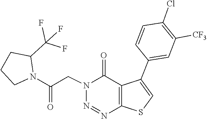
N1=NC2=C(C(C3=CC([CF3])=C(Cl)C=C3)=CS2)C(=O)N1CC(N1C(C(F)(F)F)CCC1)=O
